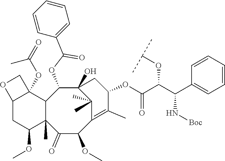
C12CC(OC)C3(C)C(C1(OC(=O)C)CO2)C(OC(C1=CC=CC=C1)=O)C1(O)C(C)(C)C(=C(C)C(OC(C(C(C2=CC=CC=C2)N[Boc])OC(C)C)=O)C1)C(OC)C3=O
